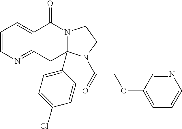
C1=CN=C2C(=C1)C(=O)N1C(C3=CC=C(Cl)C=C3)(C2)N(C(=O)COC2=CC=CN=C2)CC1
